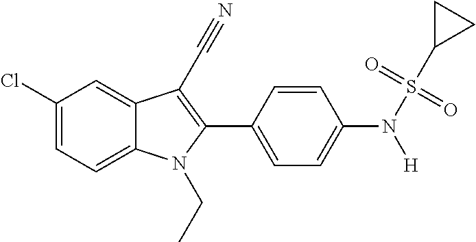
C1(Cl)=CC=C2C(=C1)C(C#N)=C(C1=CC=C(N(S(C3CC3)(=O)=O)[H])C=C1)N2CC
